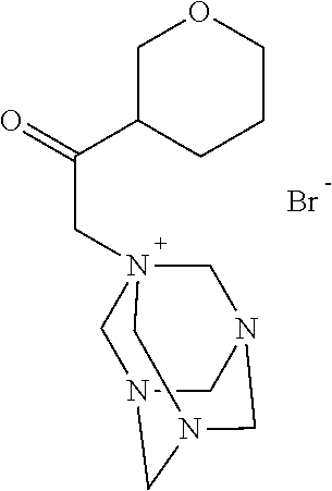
C1C(C(=O)CN23CN4CN(CN(C2)C4)C3)CCCO1.Br
